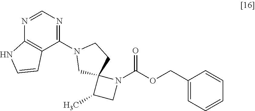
C1(N2CC3(CC2)C(C)CN3C(=O)OCC2=CC=CC=C2)=NC=NC2=C1C=CN2
